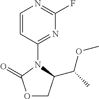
C1=CC(N2C(=O)OCC2C(OC)C)=NC(F)=N1
